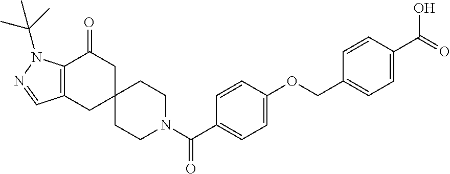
N1=CC2=C(N1C(C)(C)C)C(=O)CC1(C2)CCN(C(C2=CC=C(OCC3=CC=C(C(=O)O)C=C3)C=C2)=O)CC1
